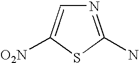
N1=C(N)SC([O2N])=C1
